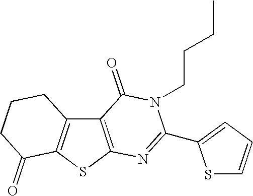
C12=C(SC3=C1CCCC3=O)N=C(C1=CC=CS1)N(CCCC)C2=O
